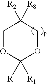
C1OC([R])([R1])OCC1([R2])[R8]
